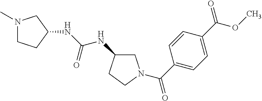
N(C(NC1CN(C)CC1)=O)C1CN(C(C2=CC=C(C(OC)=O)C=C2)=O)CC1
